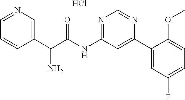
C(NC1=NC=NC(C2=CC(F)=CC=C2OC)=C1)(=O)C(C1=CN=CC=C1)N.Cl
